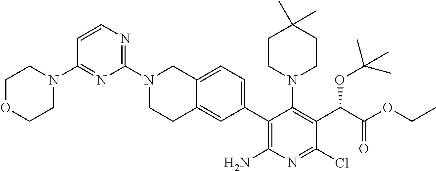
C1OCCN(C2=NC(N3CCC4=CC(C5=C(N)N=C(Cl)C(C(C(OCC)=O)OC(C)(C)C)=C5N5CCC(C)(C)CC5)=CC=C4C3)=NC=C2)C1
